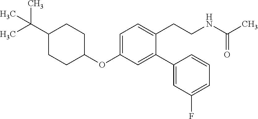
C1(OC2=CC=C(CCNC(C)=O)C(C3=CC(F)=CC=C3)=C2)CCC(C(C)(C)C)CC1
